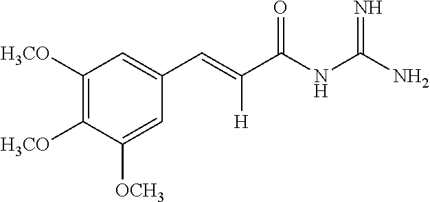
C(C(NC(N)=N)=O)([H])=CC1=CC([H3CO])=C([H3CO])C([OCH3])=C1
